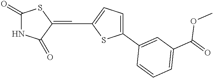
C1(=O)NC(=O)C(=CC2=CC=C(C3=CC(C(OC)=O)=CC=C3)S2)S1
